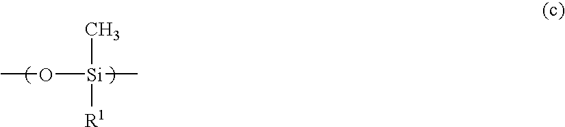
CO[Si](C)(C)[R1]
